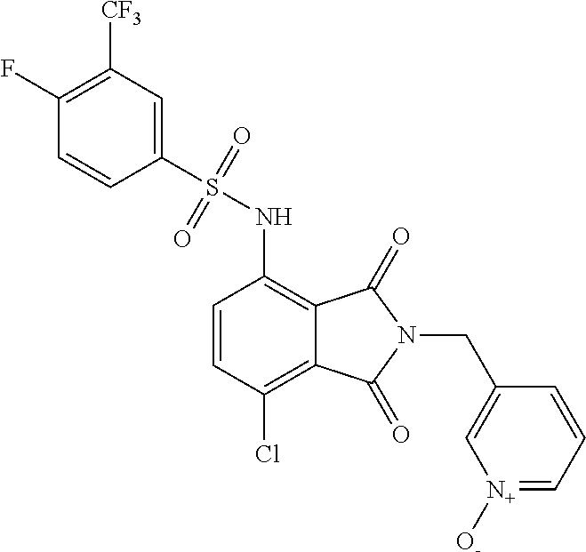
C1=CC(Cl)=C2C(=C1NS(C1=CC([CF3])=C(F)C=C1)(=O)=O)C(=O)N(CC1=C[N+]([O-])=CC=C1)C2=O
